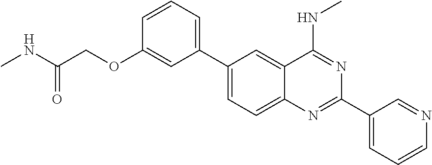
C1(C2=CC=C3C(=C2)C(NC)=NC(C2=CC=CN=C2)=N3)=CC=CC(OCC(NC)=O)=C1
